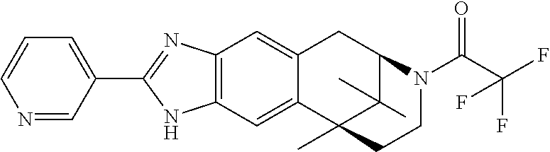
N1=CC(C2=NC3=C(N2)C=C2C(=C3)CC3C(C)(C)C2(C)CCN3C(=O)C(F)(F)F)=CC=C1
